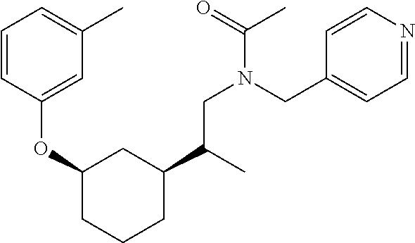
C1=CC(OC2CC(C(CN(CC3=CC=NC=C3)C(C)=O)C)CCC2)=CC(C)=C1
